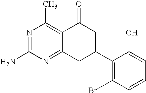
N1=C(N)N=C2C(=C1C)C(=O)CC(C1=C(Br)C=CC=C1O)C2
